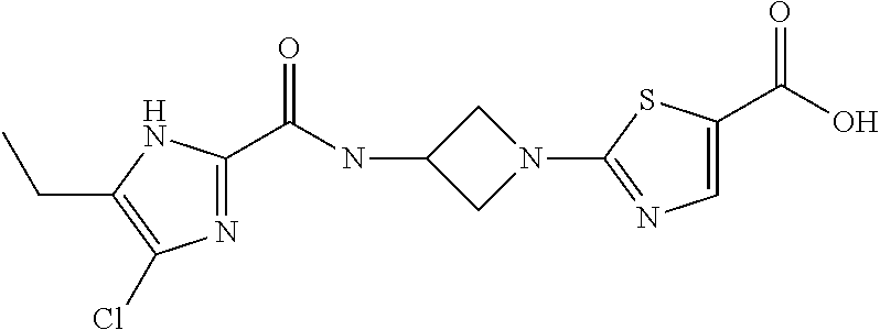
N1=C(C(NC2CN(C3=NC=C(C(=O)O)S3)C2)=O)NC(CC)=C1Cl
